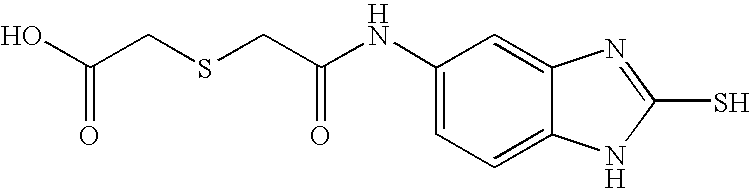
OC(CSCC(NC1=CC=C2C(=C1)N=C(S)N2)=O)=O
